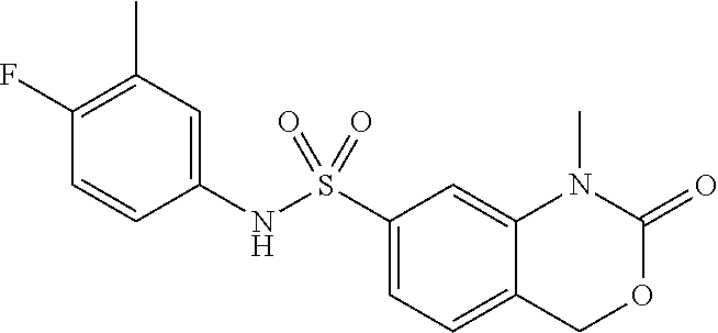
C1(NS(C2=CC=C3C(=C2)N(C)C(=O)OC3)(=O)=O)=CC(C)=C(F)C=C1
